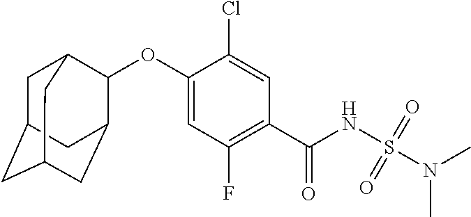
C1=C(OC2C3CC4CC(CC2C4)C3)C(Cl)=CC(C(NS(N(C)C)(=O)=O)=O)=C1F
